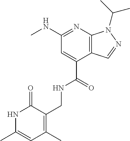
N(C1=NC2=C(C(C(=O)NCC3=C(C)C=C(C)NC3=O)=C1)C=NN2C(C)C)C
